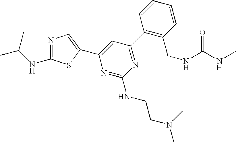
C1(C2=NC(NCCN(C)C)=NC(C3=CN=C(NC(C)C)S3)=C2)=C(CNC(NC)=O)C=CC=C1
